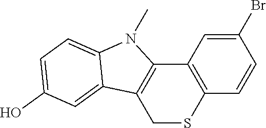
C1(Br)=CC2=C(C=C1)SCC1=C2N(C)C2=CC=C(O)C=C12
